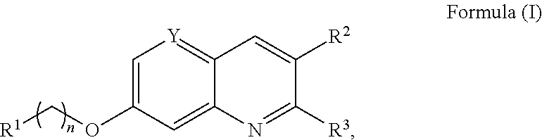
C1=C(OC[R1])C=C2C(=[Y]1)C=C([R2])C([R3])=N2
